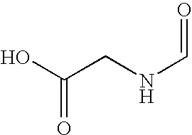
OC(CNC=O)=O
